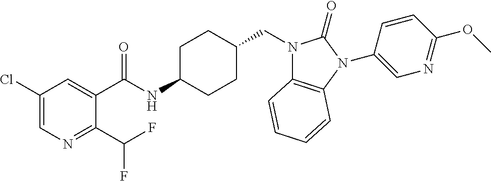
C1(Cl)=CN=C(C(F)F)C(C(NC2CCC(CN3C4=C(N(C5=CN=C(OC)C=C5)C3=O)C=CC=C4)CC2)=O)=C1
